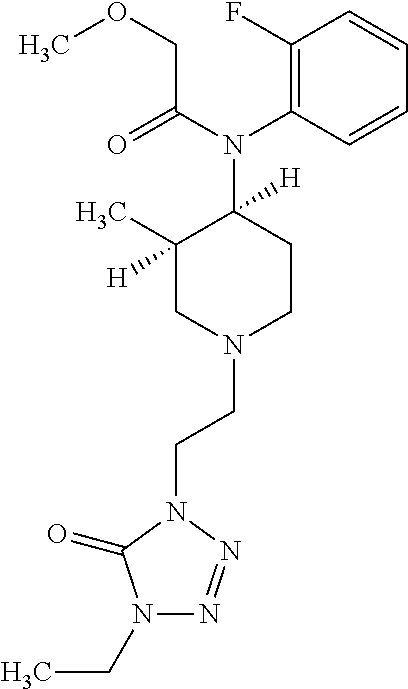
C1=CC(N(C(COC)=O)C2([H])C(C)([H])CN(CCN3C(=O)N(CC)N=N3)CC2)=C(F)C=C1
